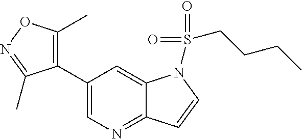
C1(C2=C(C)ON=C2C)=CN=C2C(=C1)N(S(CCCC)(=O)=O)C=C2
